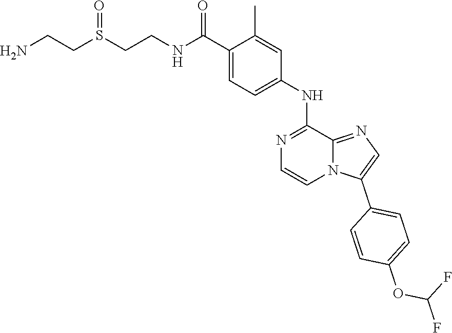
O=C(NCCS(CCN)=O)C1=CC=C(NC2=NC=CN3C2=NC=C3C2=CC=C(OC(F)F)C=C2)C=C1C
